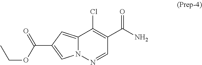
C12=CC(C(=O)OCC)=CN1N=CC(C(N)=O)=C2Cl
